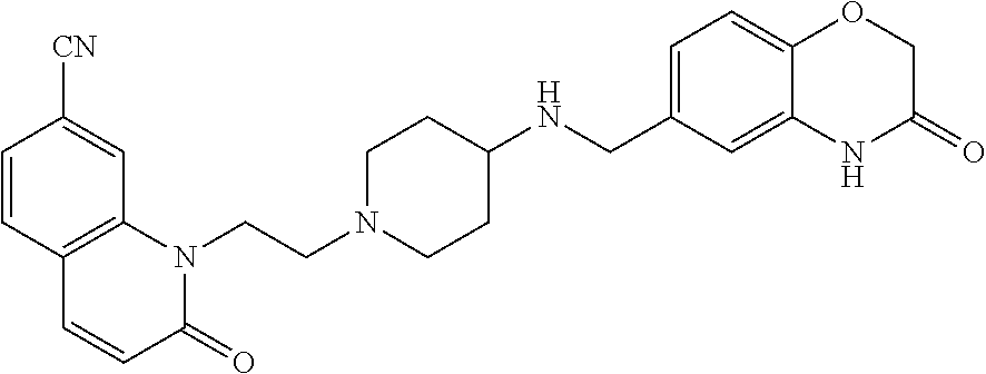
C1=CC2=C(C=C1[CN])N(CCN1CCC(NCC3=CC=C4C(=C3)NC(=O)CO4)CC1)C(=O)C=C2
